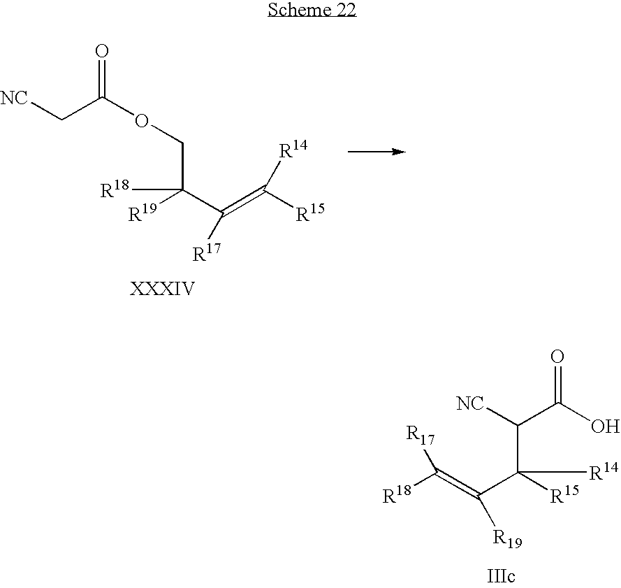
O=C(OCC(C([R17])=C([R15])[R14])([R19])[R18])C[NC].O=C(O)C([NC])C([R15])(C(=C([R18])[R17])[R19])[R14]
